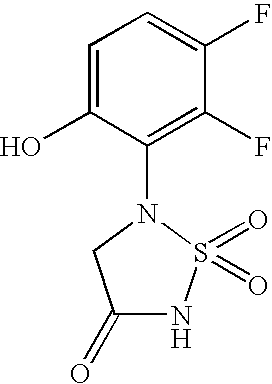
C1=C(O)C(N2CC(=O)NS2(=O)=O)=C(F)C(F)=C1
